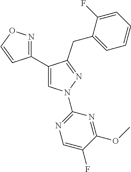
C1(C2=NOC=C2)=CN(C2=NC=C(F)C(OC)=N2)N=C1CC1=CC=CC=C1F
